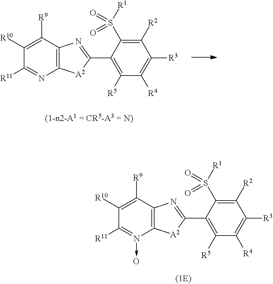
C1([R5])=C(C2=NC3=C([A2]2)N(->O)=C([R11])C([R10])=C3[R9])C(S([R1])(=O)=O)=C([R2])C([R3])=C1[R4].C1([R5])=C(C2=NC3=C([A2]2)N=C([R11])C([R10])=C3[R9])C(S([R1])(=O)=O)=C([R2])C([R3])=C1[R4]
